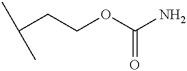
CC(C)CCOC(N)=O
